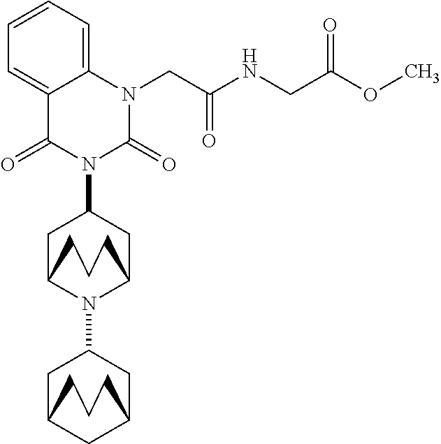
C1C2N(C3CC4CC(C3)CCC4)C(CC1N1C(=O)C3=CC=CC=C3N(CC(NCC(OC)=O)=O)C1=O)CCC2
